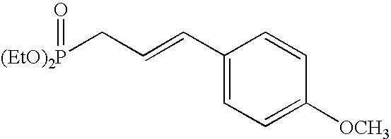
[(EtO)2P](CC=CC1=CC=C([OCH3])C=C1)=O
